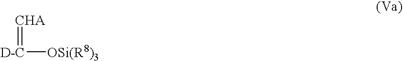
[D-C]([OSi(R8)3])=[CHA]
